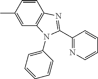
C1=CC(C)=CC2=C1N=C(C1=NC=CC=C1)N2C1=CC=CC=C1
